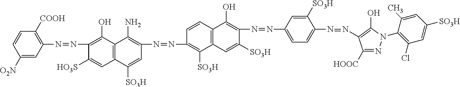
C1([O2N])=CC(N=NC2=C(O)C3=C(C=C2[HO3S])C([SO3H])=CC(N=NC2=C([SO3H])C4=C(C=C2)C(O)=C(N=NC2=CC=C(N=NC5=C(O)N(C6=C(Cl)C=C([SO3H])C=C6C)N=C5[HOOC])C([SO3H])=C2)C([SO3H])=C4)=C3N)=C([COOH])C=C1
